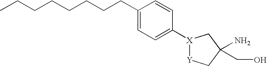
[X]1(C2=CC=C(CCCCCCCC)C=C2)[Y]CC(N)(CO)C1
